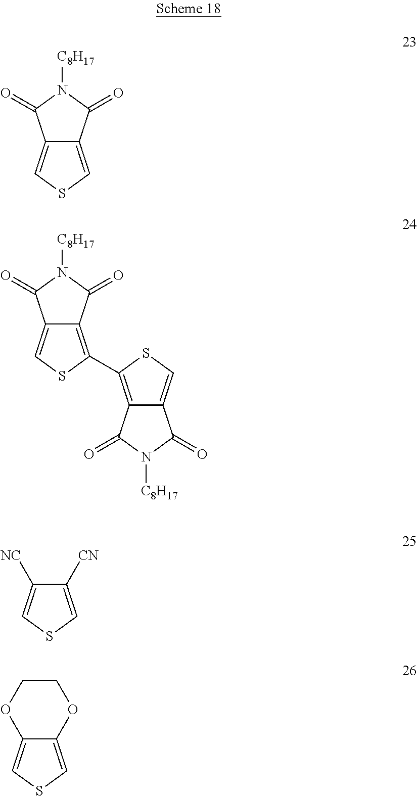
C12=CSC=C1C(=O)N([C8H17])C2=O.C12=CSC(C3=C4C(=CS3)C(=O)N([C8H17])C4=O)=C1C(=O)N([C8H17])C2=O.C1([CN])=CSC=C1[NC].C12=CSC=C1OCCO2
